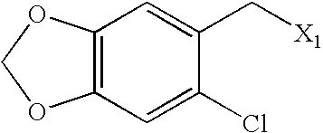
C12=C(C=C(Cl)C(C[X1])=C1)OCO2
